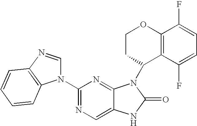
C12=CN=C(N3C=NC4=C3C=CC=C4)N=C1N(C1C3=C(OCC1)C(F)=CC=C3F)C(=O)N2
